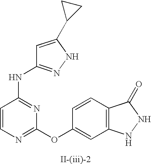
C1=CN=C(OC2=CC3=C(C=C2)C(=O)NN3)N=C1NC1=NNC(C2CC2)=C1
